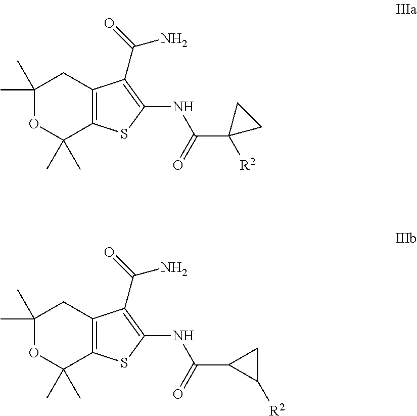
C1(C)(C)OC(C)(C)C2=C(C1)C(C(N)=O)=C(NC(C1([R2])CC1)=O)S2.C1(C)(C)OC(C)(C)C2=C(C1)C(C(N)=O)=C(NC(C1CC1[R2])=O)S2
